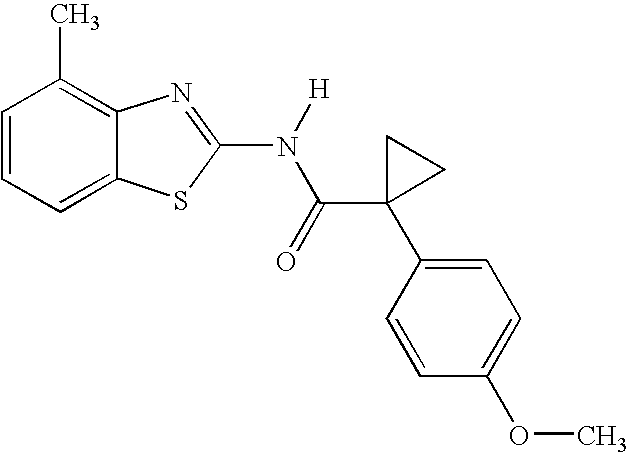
C1=CC=C2C(=C1C)N=C(N(C(C1(C3=CC=C(OC)C=C3)CC1)=O)[H])S2
